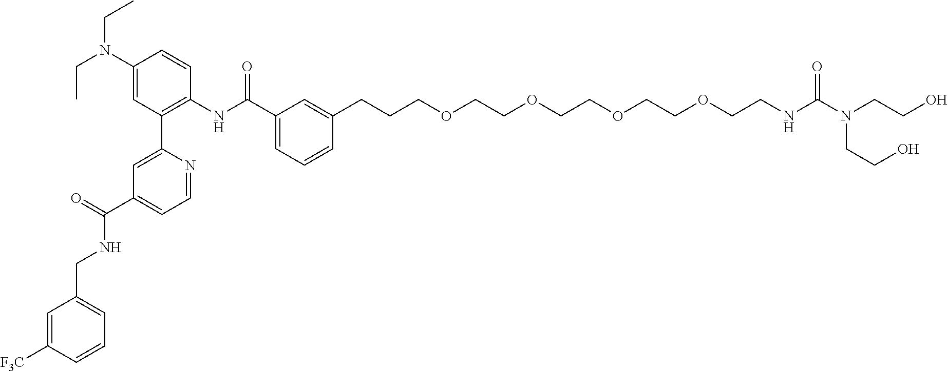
CCN(CC)C1=CC(C2=CC(C(=O)NCC3=CC=CC([F3C])=C3)=CC=N2)=C(NC(C2=CC=CC(CCCOCCOCCOCCOCCNC(N(CCO)CCO)=O)=C2)=O)C=C1
